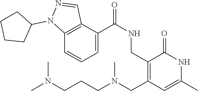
C1=C(C(NCC2=C(CN(CCCN(C)C)C)C=C(C)NC2=O)=O)C2=C(C=C1)N(C1CCCC1)N=C2
